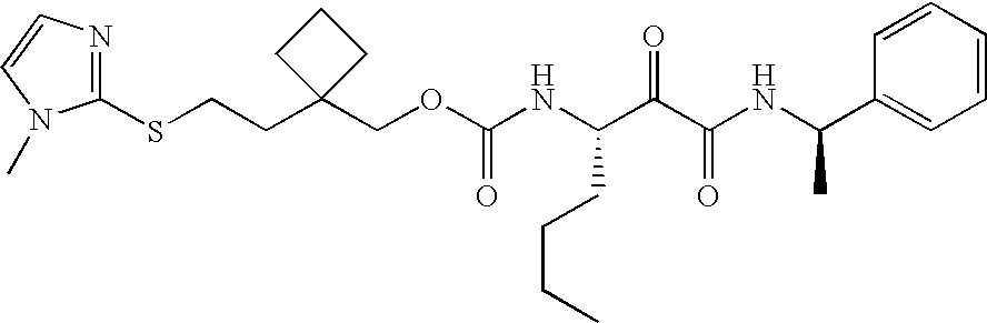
C(CC1(COC(NC(C(C(NC(C2=CC=CC=C2)C)=O)=O)CCCC)=O)CCC1)SC1=NC=CN1C
